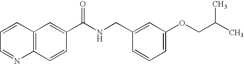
C1=CC=NC2=C1C=C(C(NCC1=CC(OCC(C)C)=CC=C1)=O)C=C2
